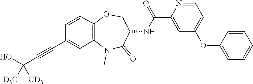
C1=CC2=C(N(C)C(=O)C(NC(C3=CC(OC4=CC=CC=C4)=CC=N3)=O)CO2)C=C1C#CC(O)([D3C])[CD3]
